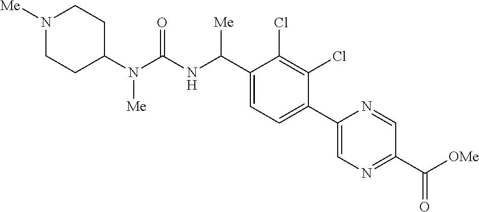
C1(N(C(NC(C2=CC=C(C3=CN=C(C(=O)[OMe])C=N3)C(Cl)=C2Cl)[Me])=O)[Me])CCN([Me])CC1
